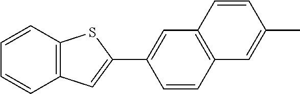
C1=CC2=C(C=C1C1=CC3=C(S1)C=CC=C3)C=CC(C)=C2
